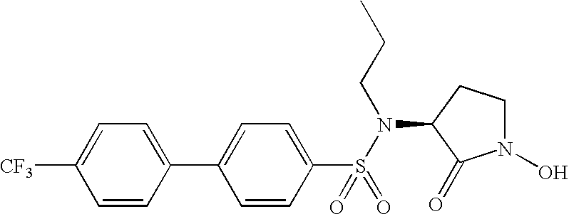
C1=CC(C2=CC=C(S(N(C3C(=O)N(O)CC3)CCC)(=O)=O)C=C2)=CC=C1[CF3]
